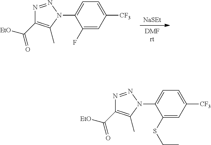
[NaSEt].[DMFrt].C1(F)=CC([CF3])=CC=C1N1N=NC(C(=O)[EtO])=C1C.C1(SCC)=CC([CF3])=CC=C1N1N=NC(C(=O)[EtO])=C1C
